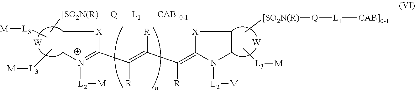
C1C[N+]([L2][M])=C(C(=C([R])C([R])=C2[X]CCN2[L2][M])[R])[X]1.[W].[W].C[[SO2N(R)][Q][L1][CAB]0-1].C[L3][M].C[L3][M].C[L3][M].C[[SO2N(R)][Q][L1][CAB]0-1]
